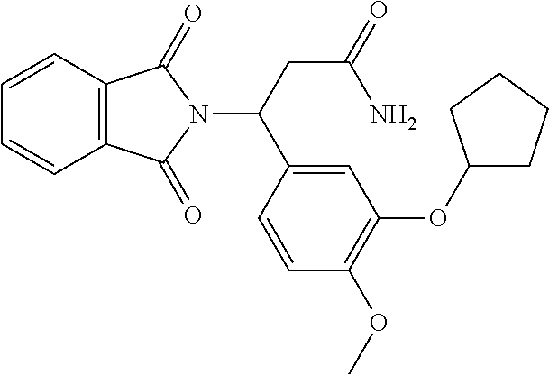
C1=CC2=C(C=C1)C(=O)N(C(C1=CC(OC3CCCC3)=C(OC)C=C1)CC(N)=O)C2=O
